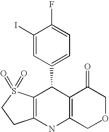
C12=C(NC3=C(C1C1=CC=C(F)C(I)=C1)C(=O)COC3)CCS2(=O)=O
